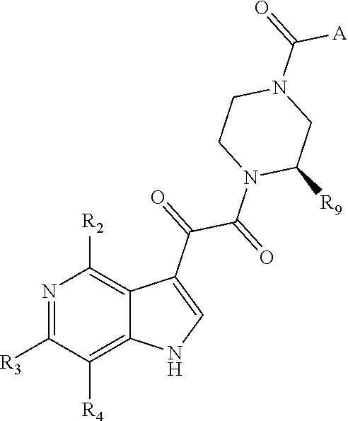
N1=C([R3])C([R4])=C2C(=C1[R2])C(C(=O)C(=O)N1CCN(C(=O)[A])CC1[R9])=CN2
